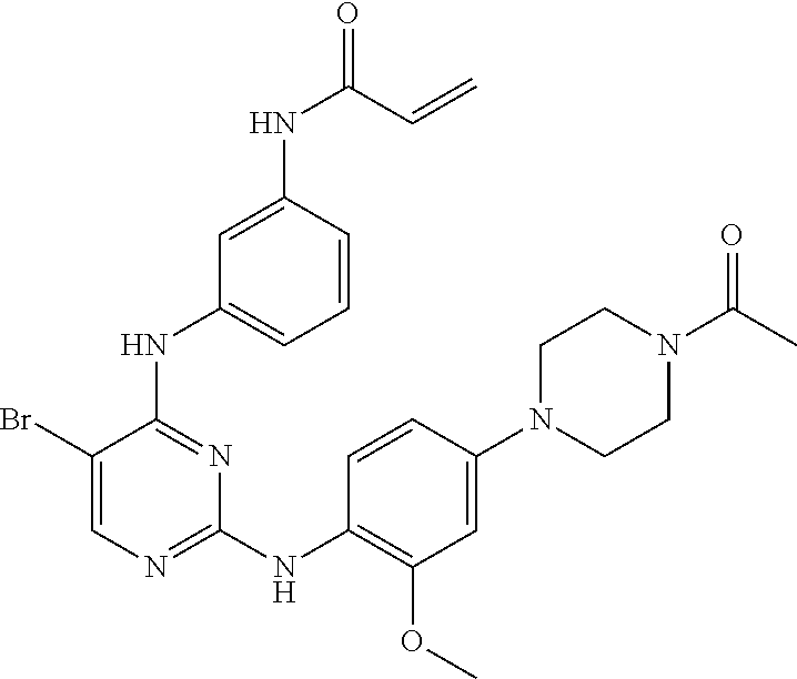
C1(NC(=O)C=C)=CC(NC2=NC(NC3=C(OC)C=C(N4CCN(C(C)=O)CC4)C=C3)=NC=C2Br)=CC=C1
